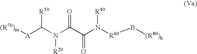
C(N(C(C(N([R60]B[(R80)n])[R40])=O)=O)[R20])([R50])[A][(R70)m]
